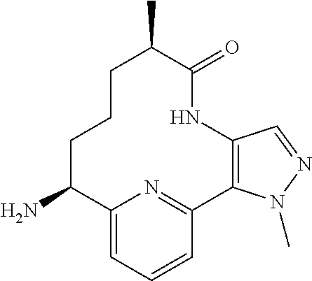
C12=CC=CC(=N1)C1=C(C=NN1C)NC(=O)C(C)CCCC2N
